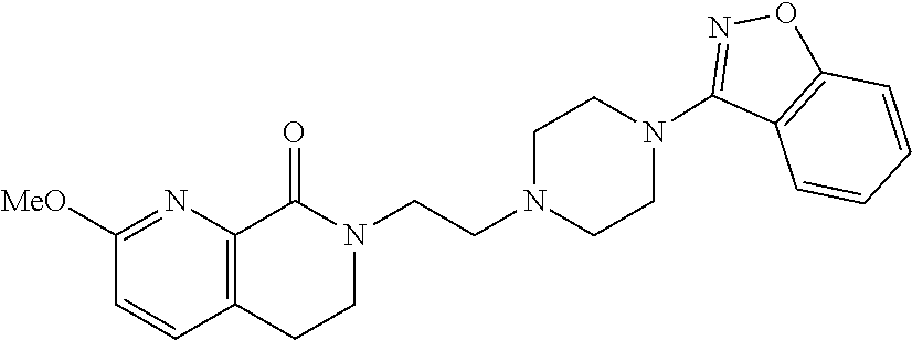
C12=C(CCN(CCN3CCN(C4=NOC5=C4C=CC=C5)CC3)C1=O)C=CC([MeO])=N2
